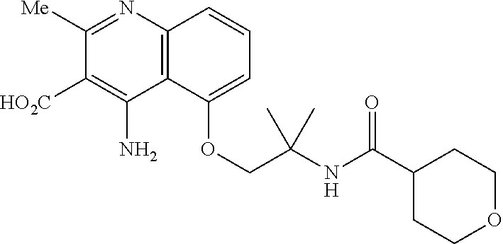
N1=C([Me])C([HO2C])=C(N)C2=C1C=CC=C2OCC(NC(C1CCOCC1)=O)(C)C
